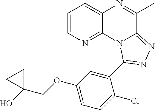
C1=CN=C2C(=C1)N=C(C)C1=NN=C(C3=CC(OCC4(O)CC4)=CC=C3Cl)N21
